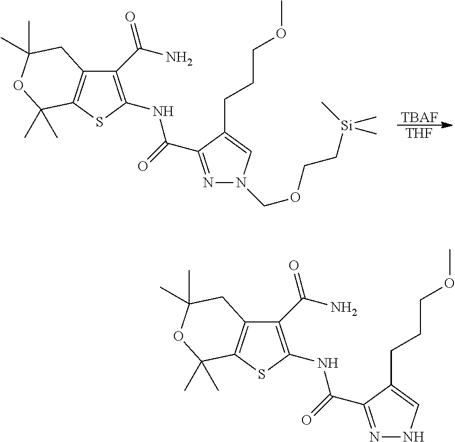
[TBAF].[THF].C1(C(N)=O)=C(NC(=O)C2=NN(COCC[Si](C)(C)C)C=C2CCCOC)SC2=C1CC(C)(C)OC2(C)C.C1(C(N)=O)=C(NC(=O)C2=NNC=C2CCCOC)SC2=C1CC(C)(C)OC2(C)C
